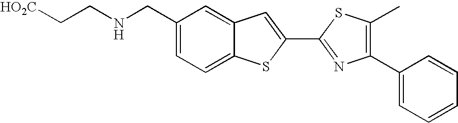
[HO2C]CCNCC1=CC=C2C(=C1)C=C(C1=NC(C3=CC=CC=C3)=C(C)S1)S2
